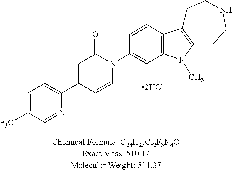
C1=C([F3C])C=NC(C2=CC(=O)N(C3=CC4=C(C=C3)C3=C(N4C)CCNCC3)C=C2)=C1
